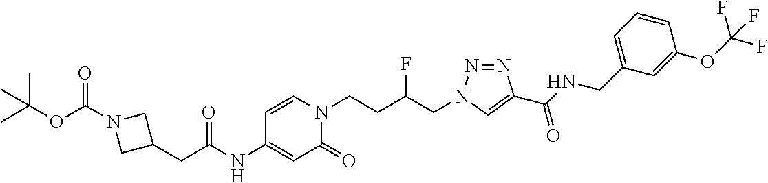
C(NC1=CC(=O)N(CCC(CN2N=NC(C(NCC3=CC=CC(OC(F)(F)F)=C3)=O)=C2)F)C=C1)(=O)CC1CN(C(OC(C)(C)C)=O)C1
